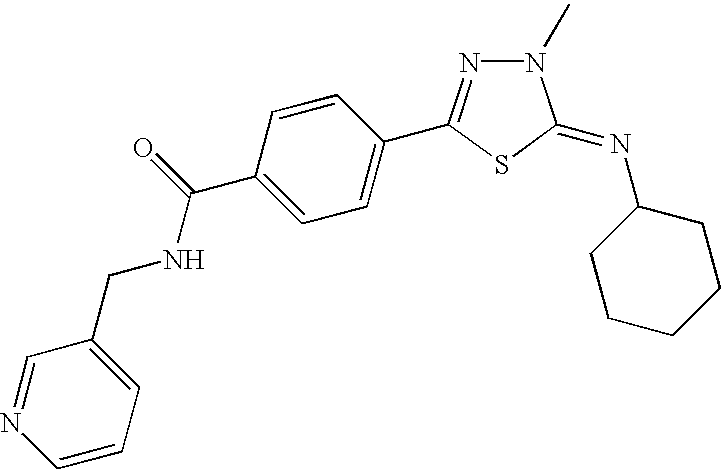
C1=C(C(NCC2=CC=CN=C2)=O)C=CC(C2=NN(C)C(=NC3CCCCC3)S2)=C1
